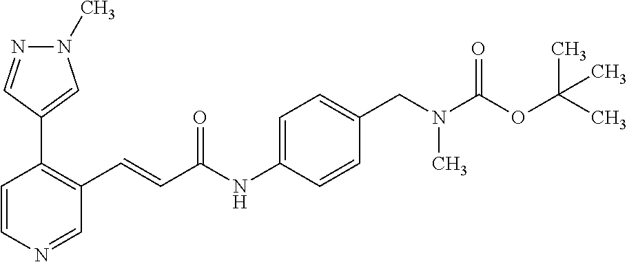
N1(C)N=CC(C2=C(C=CC(NC3=CC=C(CN(C(OC(C)(C)C)=O)C)C=C3)=O)C=NC=C2)=C1
